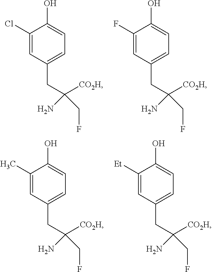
C1(Cl)=CC(CC([CO2H])(CF)N)=CC=C1O.C1(F)=CC(CC([CO2H])(CF)N)=CC=C1O.C1(C)=CC(CC([CO2H])(CF)N)=CC=C1O.C1([Et])=CC(CC([CO2H])(CF)N)=CC=C1O
